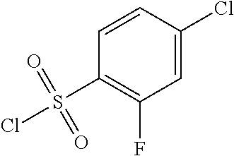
C1=CC(Cl)=CC(F)=C1S(Cl)(=O)=O
